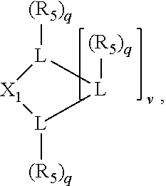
[L]1([(R5)q])[L]([(R5)q])[L]([(R5)q])[X1]1
